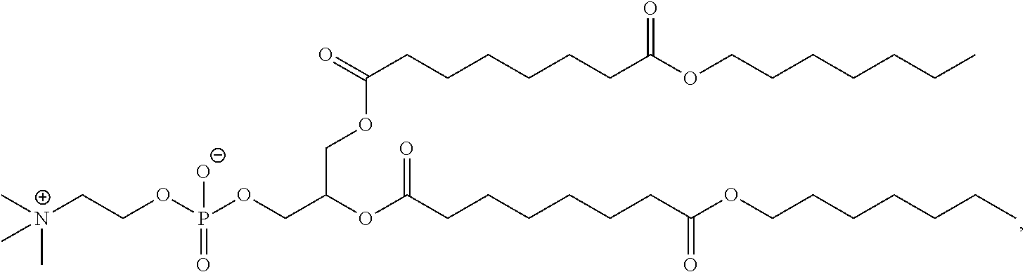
C(COP(OCC(OC(CCCCCCC(OCCCCCCC)=O)=O)COC(CCCCCCC(OCCCCCCC)=O)=O)(=O)[O-])[N+](C)(C)C
